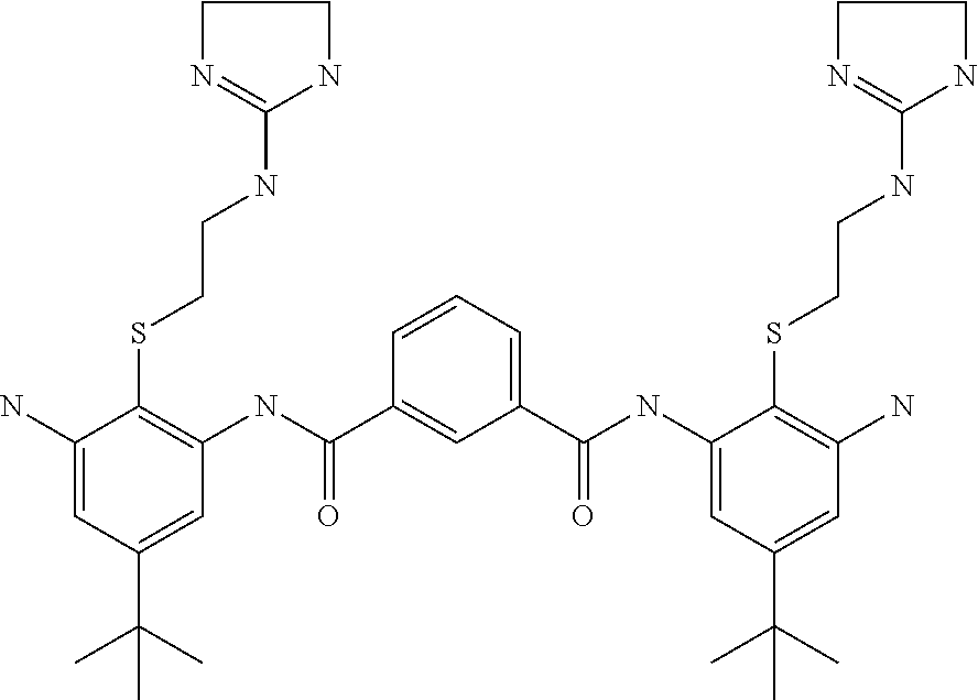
C1=CC=C(C(NC2=CC(C(C)(C)C)=CC(N)=C2SCCNC2=NCCN2)=O)C=C1C(NC1=C(SCCNC2=NCCN2)C(N)=CC(C(C)(C)C)=C1)=O
